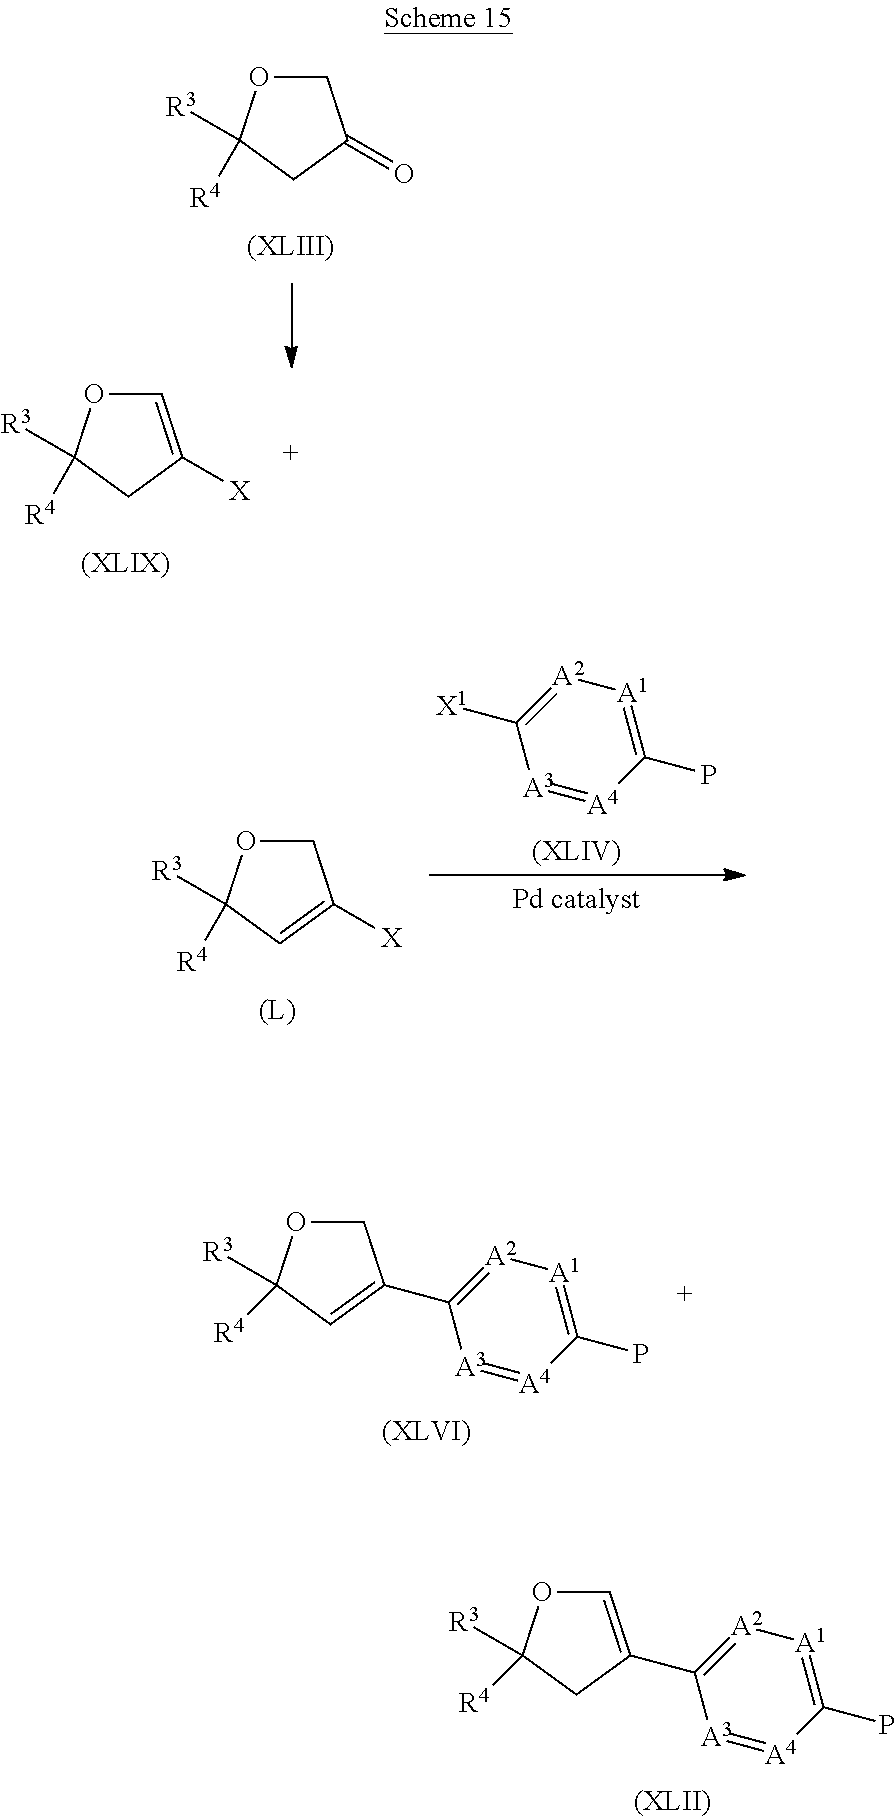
C1OC([R3])([R4])CC1=O.C1=C([X])CC([R3])([R4])O1.[X1]C1=[A2][A1]=C(P)[A4]=[A3]1.C1OC([R3])([R4])C=C1[X].C1OC([R3])([R4])C=C1C1=[A2][A1]=C(P)[A4]=[A3]1.C1=C(C2=[A2][A1]=C(P)[A4]=[A3]2)CC([R3])([R4])O1
